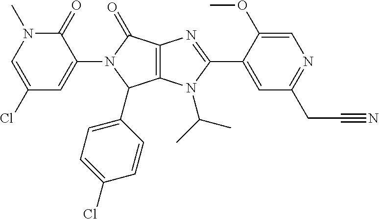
C12=C(N(C(C)C)C(C3=CC(CC#N)=NC=C3OC)=N1)C(C1=CC=C(Cl)C=C1)N(C1=CC(Cl)=CN(C)C1=O)C2=O
